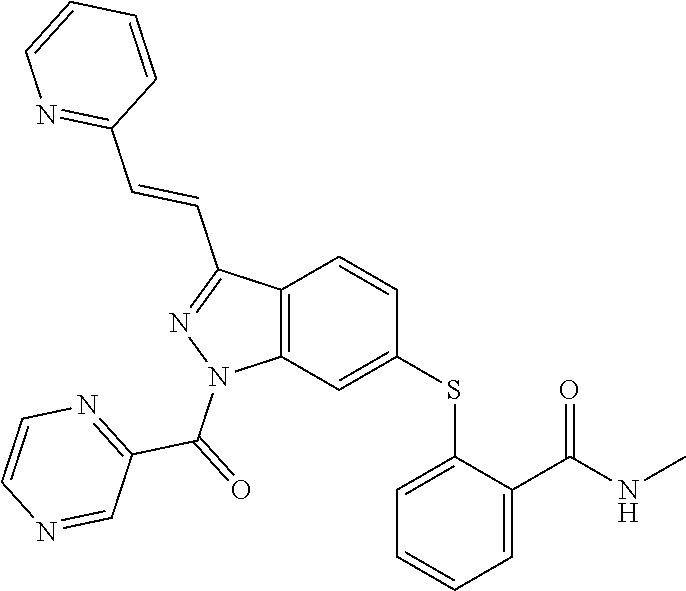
C1(SC2=CC3=C(C=C2)C(C=CC2=NC=CC=C2)=NN3C(=O)C2=NC=CN=C2)=CC=CC=C1C(NC)=O
